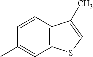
C12=C(C=CC(C)=C1)C(C)=CS2
